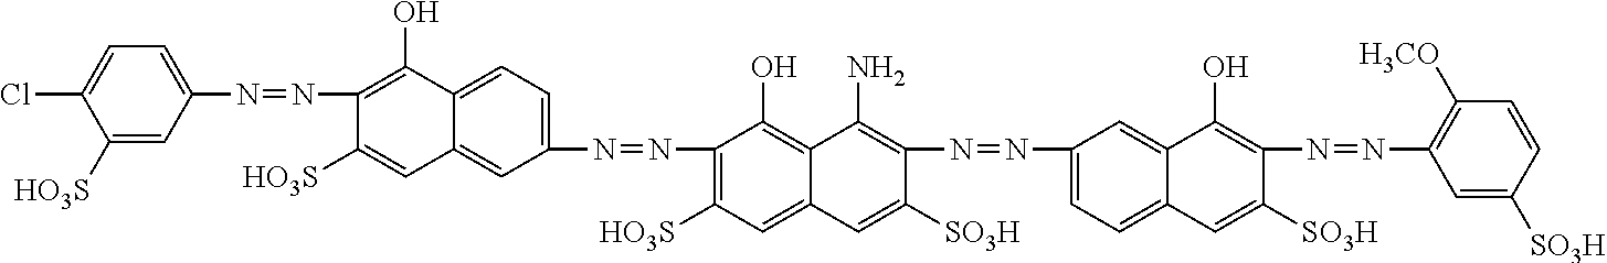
C1([HO3S])=CC(N=NC2=C(O)C3=CC=C(N=NC4=C([HO3S])C=C5C(=C4O)C(N)=C(N=NC4=CC=C6C(=C4)C(O)=C(N=NC4=C([H3CO])C=CC([SO3H])=C4)C([SO3H])=C6)C([SO3H])=C5)C=C3C=C2[HO3S])=CC=C1Cl
